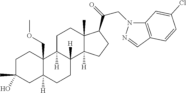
C1C(C)(O)CC2([H])C(COC)(C1)C1([H])C([H])(CC2)C2([H])C(C)(CC1)C(C(CN1C3=C(C=N1)C=CC(Cl)=C3)=O)CC2
